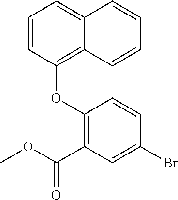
C1=CC(OC2=C(C(OC)=O)C=C(Br)C=C2)=C2C(=C1)C=CC=C2
